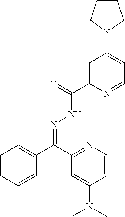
C1=CC=CC(C(C2=NC=CC(N(C)C)=C2)=NNC(C2=CC(N3CCCC3)=CC=N2)=O)=C1
